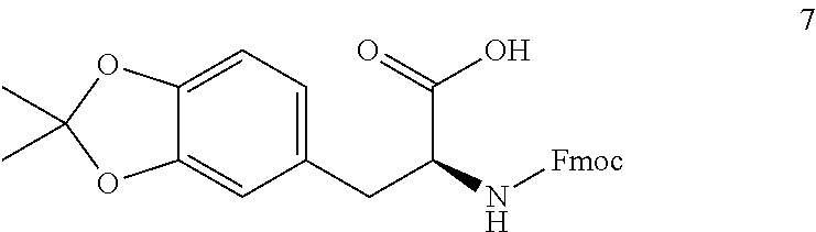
C1(CC(N[Fmoc])C(=O)O)=CC=C2C(=C1)OC(C)(C)O2
